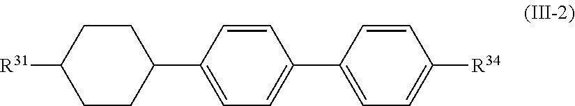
C1=CC(C2CCC([R31])CC2)=CC=C1C1=CC=C([R34])C=C1
